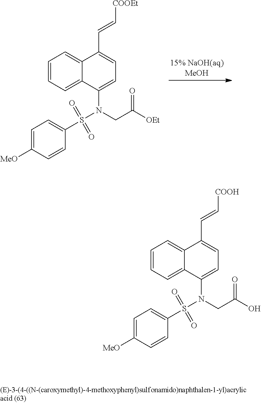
C1=CC=C2C(=C1)C(N(S(C1=CC=C([MeO])C=C1)(=O)=O)CC([OEt])=O)=CC=C2C=C[COOEt].C1=CC=C2C(=C1)C(N(S(C1=CC=C([MeO])C=C1)(=O)=O)CC(O)=O)=CC=C2C=C[COOH]
